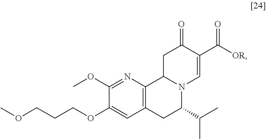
COCCCOC1=CC2=C(N=C1OC)C1N(C(C(C)C)C2)C=C(C([OR])=O)C(=O)C1
